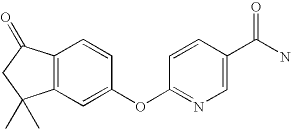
C12=C(C=C(OC3=NC=C(C(N)=O)C=C3)C=C1)C(C)(C)CC2=O
